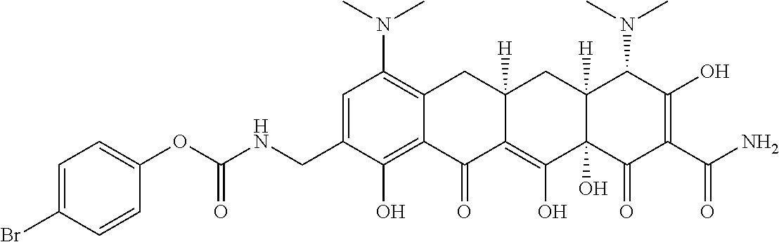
CN(C1=C2C(=C(O)C(CNC(OC3=CC=C(Br)C=C3)=O)=C1)C(=O)C1=C(O)C3(O)C([H])(CC1([H])C2)C(N(C)C)C(O)=C(C(N)=O)C3=O)C
